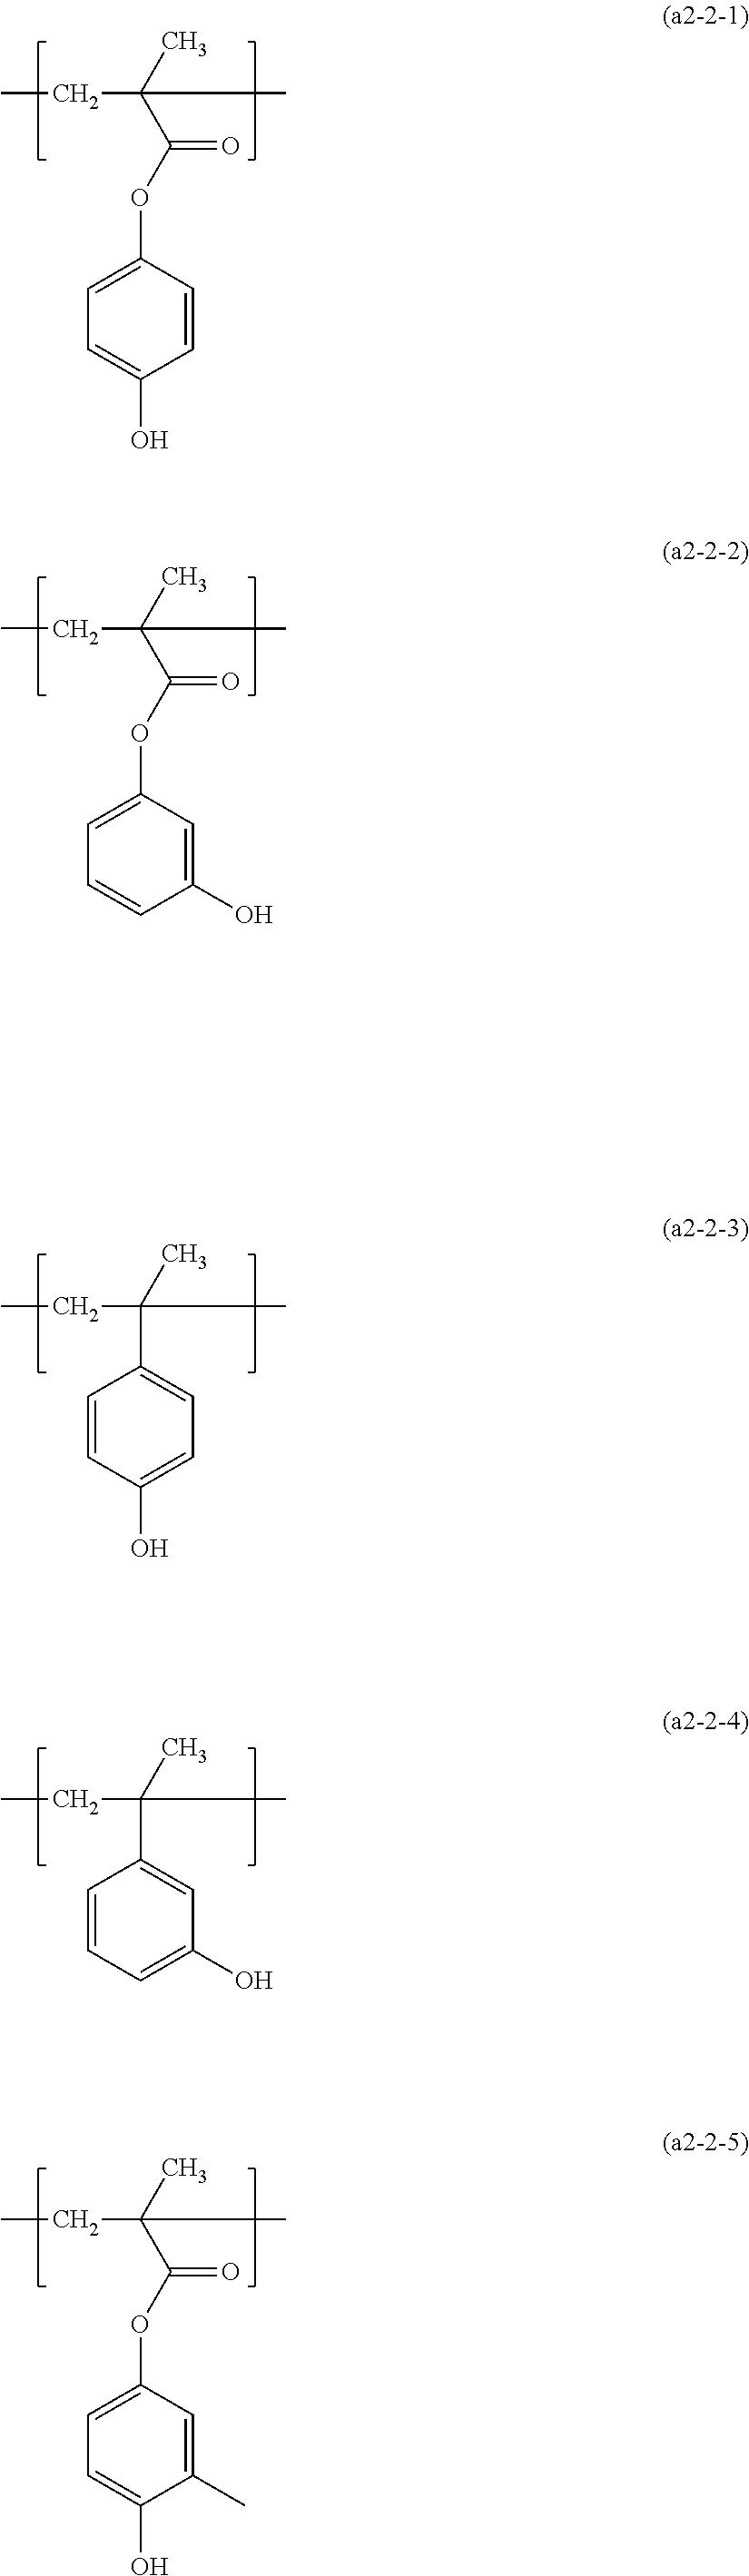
CCC(C)(C(OC1=CC=C(O)C=C1)=O)C.CCC(C)(C1=CC=C(O)C=C1)C.CCC(C)(C(OC1=CC=CC(O)=C1)=O)C.CCC(C)(C1=CC(O)=CC=C1)C.CCC(C)(C(OC1=CC=C(O)C(C)=C1)=O)C
